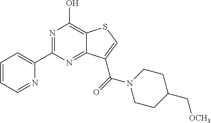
C1=CC=NC(C2=NC(O)=C3C(=N2)C(C(=O)N2CCC(C[OCH3])CC2)=CS3)=C1
